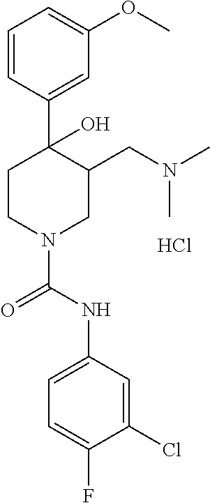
C1=CC(C2(O)CCN(C(NC3=CC=C(F)C(Cl)=C3)=O)CC2CN(C)C)=CC(OC)=C1.Cl
